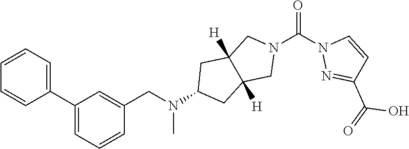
C1=CC=C(C2=CC=CC(CN(C3CC4([H])C([H])(C3)CN(C(N3N=C(C(=O)O)C=C3)=O)C4)C)=C2)C=C1
